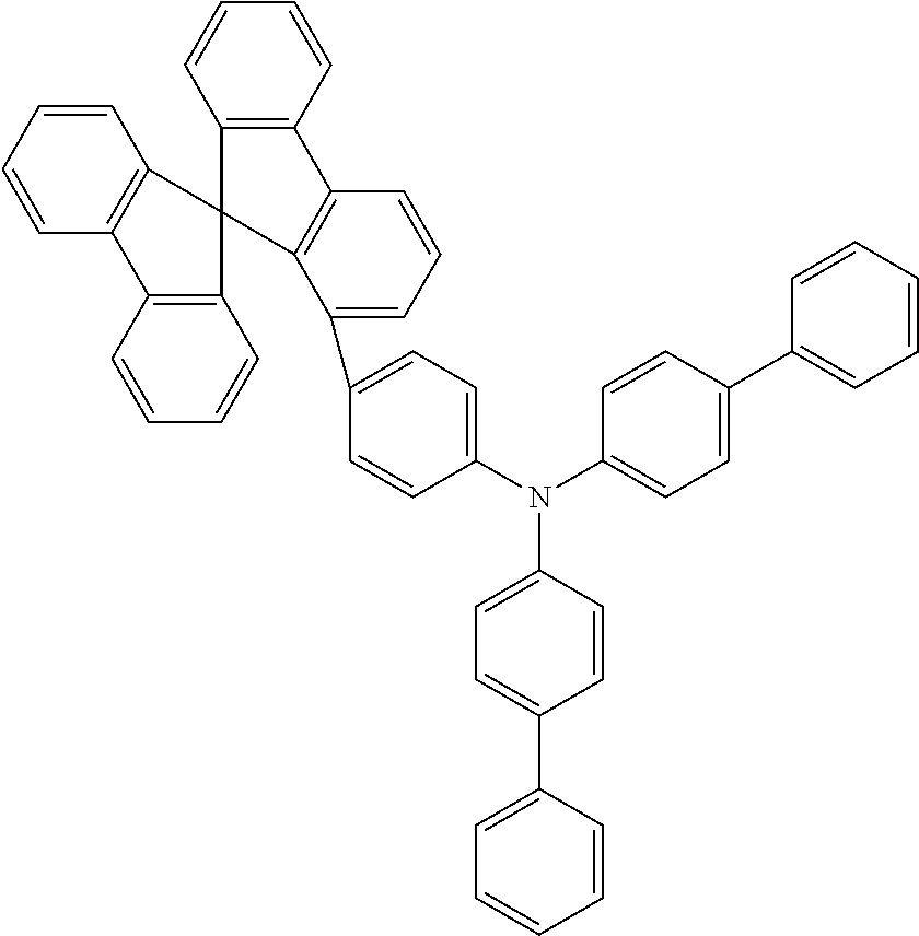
C1(C2=CC=CC=C2)=CC=C(N(C2=CC=C(C3=CC=CC=C3)C=C2)C2=CC=C(C3=CC=CC4=C3C3(C5=C4C=CC=C5)C4=C(C=CC=C4)C4=C3C=CC=C4)C=C2)C=C1
